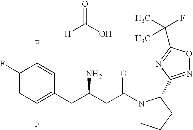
O=C(O)[H].C1(F)=CC(F)=C(CC(CC(N2CCCC2C2=NOC(C(C)(C)F)=N2)=O)N)C=C1F
